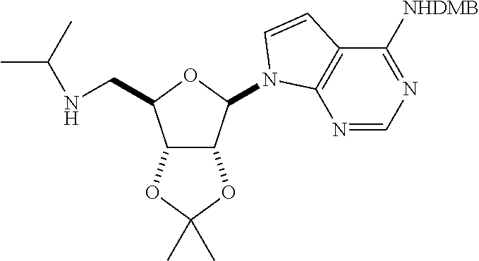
C12C(C(N3C4=C(C([NHDMB])=NC=N4)C=C3)OC1CNC(C)C)OC(C)(C)O2
